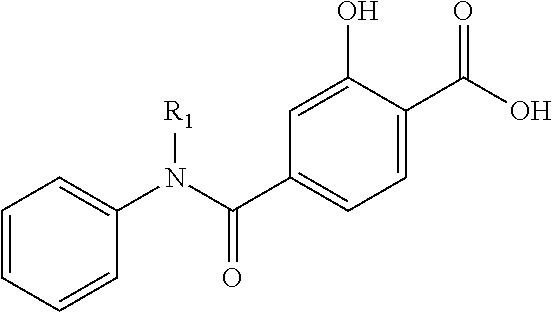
C1=CC=CC(N(C(=O)C2=CC=C(C(O)=O)C(O)=C2)[R1])=C1
